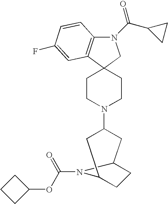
N1(C(C2CC2)=O)C2=C(C3(C1)CCN(C1CC4CCC(C1)N4C(=O)OC1CCC1)CC3)C=C(F)C=C2
